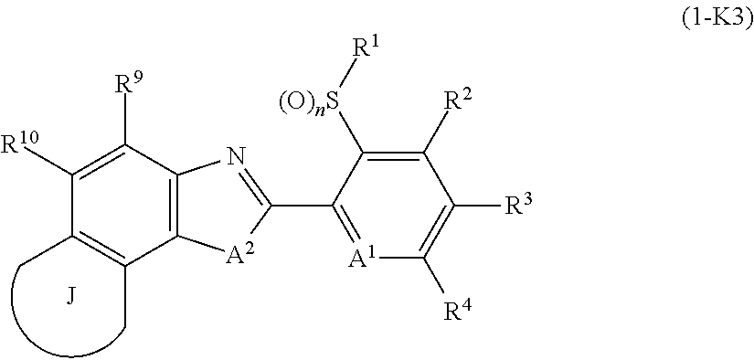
C12=C(C([R9])=C([R10])C(C)=C1C)N=C(C1=[A1]C([R4])=C([R3])C([R2])=C1[(O)nS][R1])[A2]2
